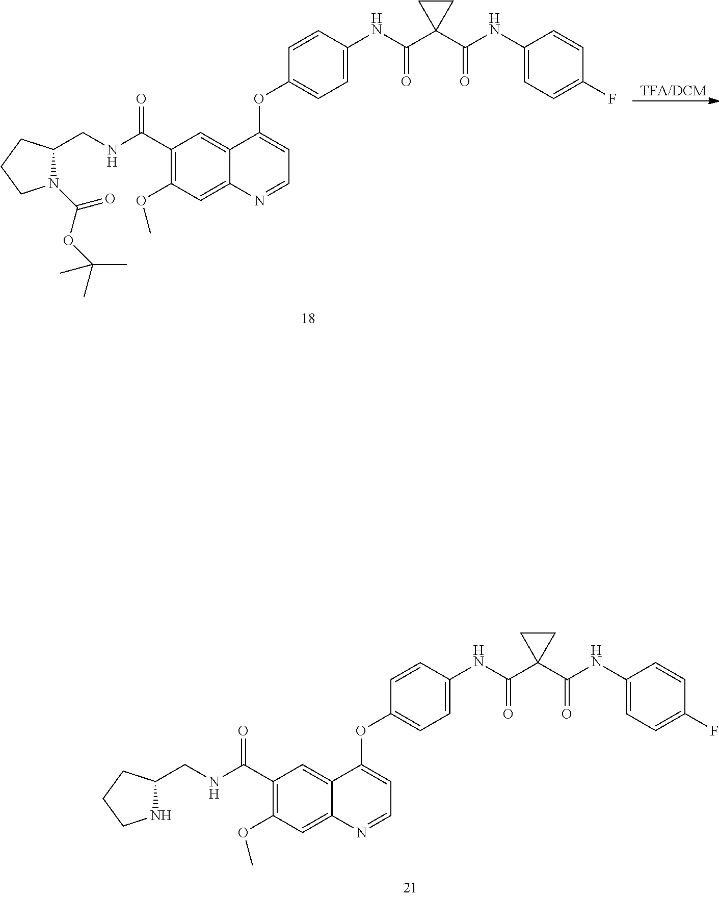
C1(OC2=CC=NC3=CC(OC)=C(C(NCC4NCCC4)=O)C=C23)=CC=C(NC(C2(C(=O)NC3=CC=C(F)C=C3)CC2)=O)C=C1.[TFA/DCM].C1(OC2=CC=NC3=CC(OC)=C(C(NCC4N(C(OC(C)(C)C)=O)CCC4)=O)C=C23)=CC=C(NC(C2(C(=O)NC3=CC=C(F)C=C3)CC2)=O)C=C1
